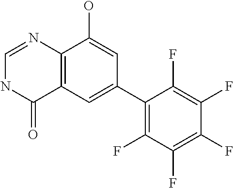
C12=C(C=C(C3=C(F)C(F)=C(F)C(F)=C3F)C=C1O)C(=O)NC=N2
